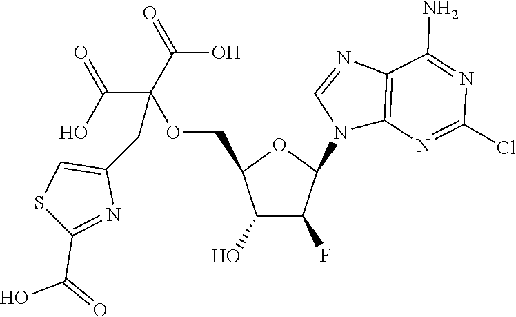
C1(O)C(F)C(N2C3=C(N=C2)C(N)=NC(Cl)=N3)OC1COC(C(O)=O)(C(O)=O)CC1=CSC(C(=O)O)=N1
